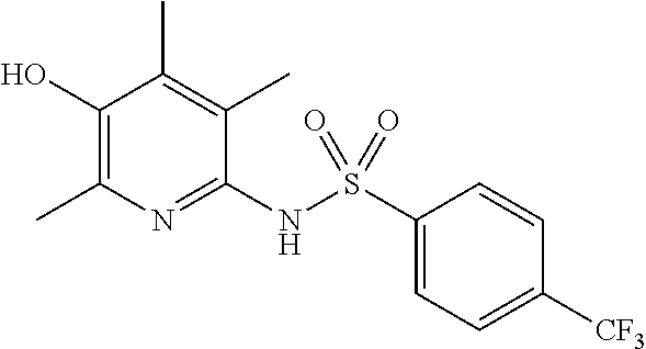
C1(NS(C2=CC=C([CF3])C=C2)(=O)=O)=NC(C)=C(O)C(C)=C1C
